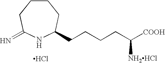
C1CCC(=N)NC(CCCCC([COOH])[NH2HCl])C1.Cl
